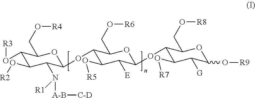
C1(O[R3])C(O[R2])C(N([A-B][C-D])[R1])C(OC2C(O[R5])C([E])C(OC3C(O[R7])C([G])C(O[R9])OC3CO[R8])OC2CO[R6])OC1CO[R4]
